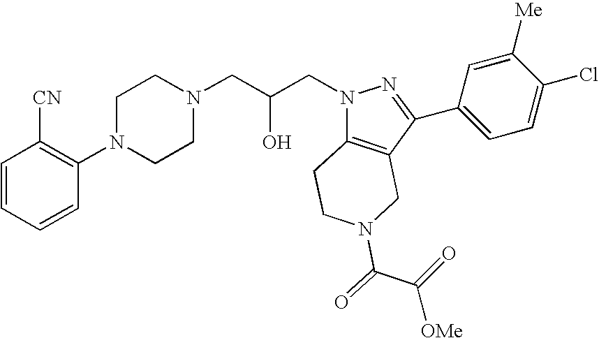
C1=CC=CC(N2CCN(CC(CN3C4=C(C(C5=CC=C(Cl)C([Me])=C5)=N3)CN(C(C(=O)[OMe])=O)CC4)O)CC2)=C1[CN]
